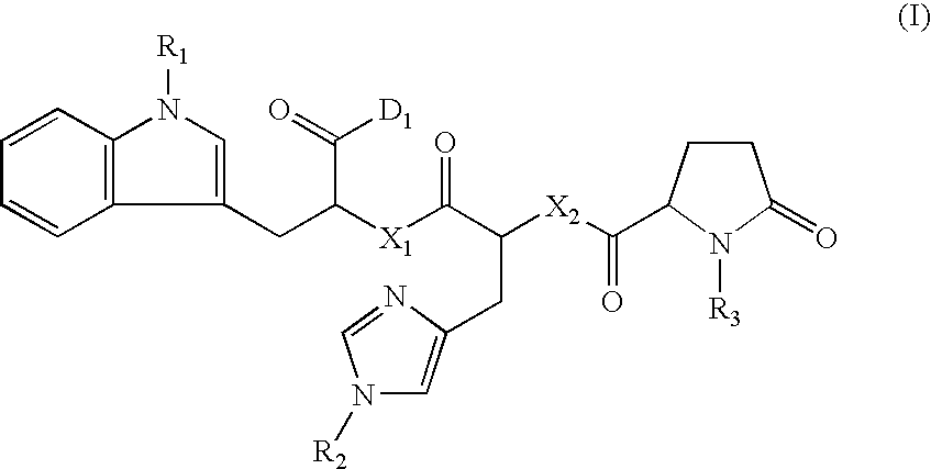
C1=CC2=C(C=C1)N([R1])C=C2CC([X1]C(C([X2]C(=O)C1CCC(=O)N1[R3])CC1=CN([R2])C=N1)=O)C(=O)[D1]
